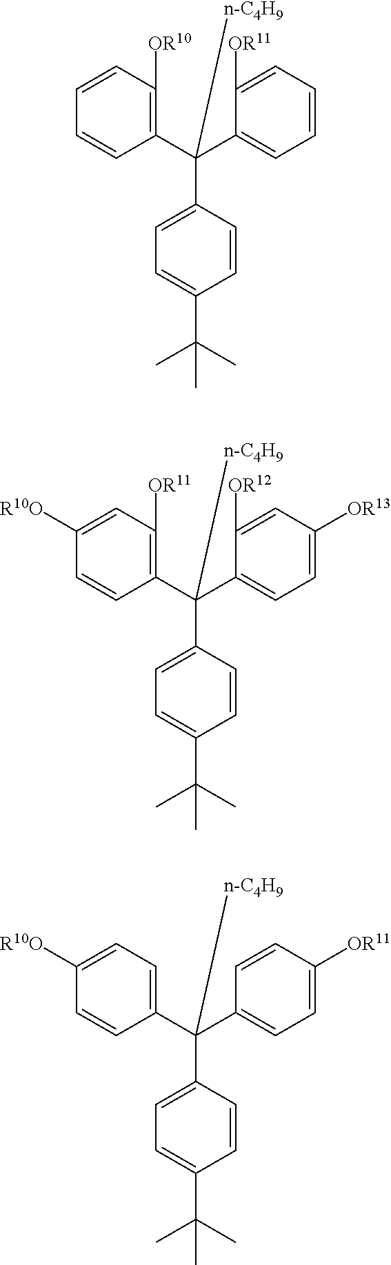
C1(C(C2=C([OR10])C=CC=C2)(C2=CC=C(C(C)(C)C)C=C2)[n-C4H9])=CC=CC=C1[OR11].C1(C(C2=C([OR11])C=C([R10O])C=C2)(C2=CC=C(C(C)(C)C)C=C2)[n-C4H9])=CC=C([OR13])C=C1[OR12].C1(C(C2=CC=C([R10O])C=C2)(C2=CC=C(C(C)(C)C)C=C2)[n-C4H9])=CC=C([OR11])C=C1
